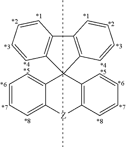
[Z]1C2=CC=CC=C2C2(C3=C(C4=C2C=CC=C4)C=CC=C3)C2=C1C=CC=C2
